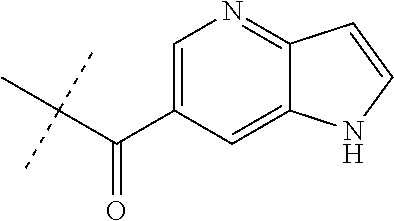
C(C(C)(C)C)(C1=CN=C2C(=C1)NC=C2)=O
